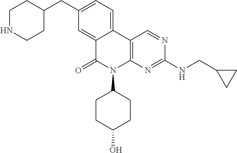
C1(CC2CCNCC2)=CC=C2C(=C1)C(=O)N(C1CCC(O)CC1)C1=C2C=NC(NCC2CC2)=N1
